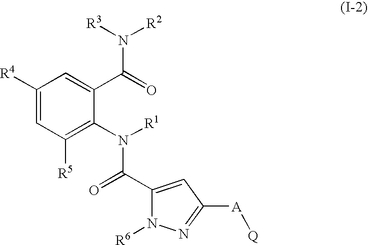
C1([R4])=CC([R5])=C(N([R1])C(=O)C2=CC([A][Q])=NN2[R6])C(C(=O)N([R3])[R2])=C1
